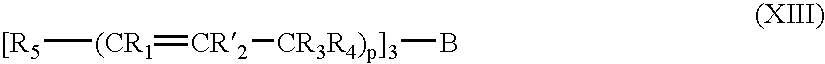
[[R5][(CR1]=[CR2][CR3R4)p]3]B
